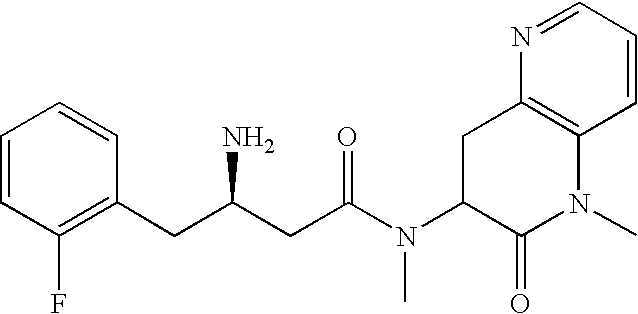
C1=CC(F)=C(CC(CC(N(C2C(=O)N(C)C3=C(C2)N=CC=C3)C)=O)N)C=C1
